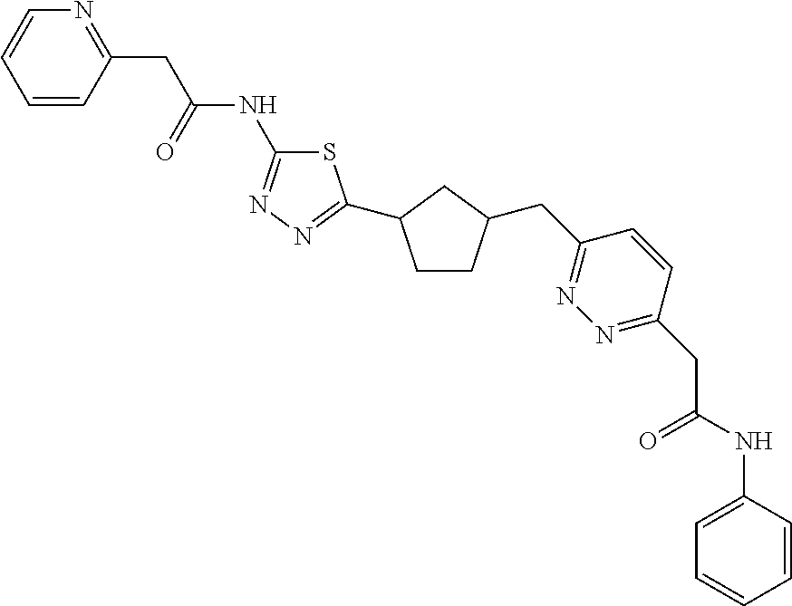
C1CC(CC2=NN=C(CC(NC3=CC=CC=C3)=O)C=C2)CC1C1=NN=C(NC(CC2=NC=CC=C2)=O)S1
